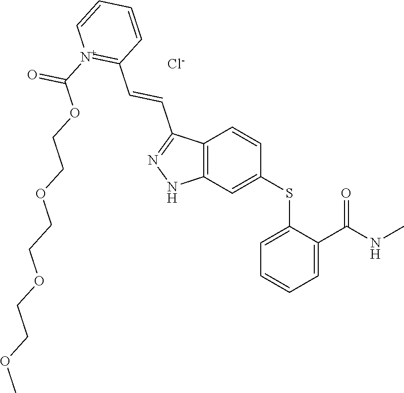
C1(SC2=CC3=C(C=C2)C(C=CC2=[N+](C(=O)OCCOCCOCCOC)C=CC=C2)=NN3)=CC=CC=C1C(NC)=O.[Cl-]
